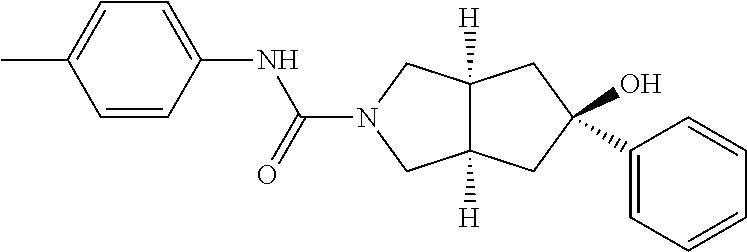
CC1=CC=C(NC(=O)N2CC3([H])C([H])(C2)CC(O)(C2=CC=CC=C2)C3)C=C1
